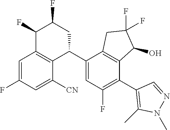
C1=C(F)C=C([CN])C2=C1C(F)C(F)CC2C1=CC(F)=C(C2=C(C)N(C)N=C2)C2=C1CC(F)(F)C2O
